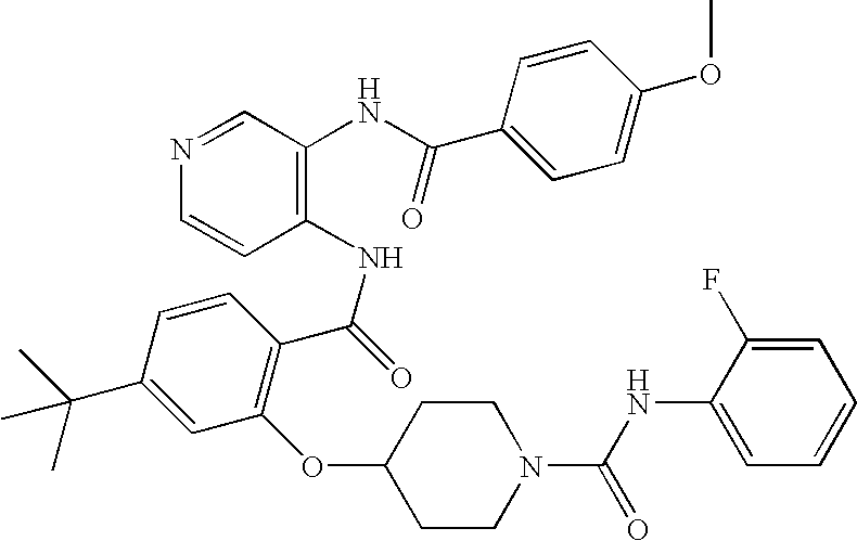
N1=CC(NC(C2=CC=C(OC)C=C2)=O)=C(NC(=O)C2=C(OC3CCN(C(=O)NC4=CC=CC=C4F)CC3)C=C(C(C)(C)C)C=C2)C=C1
